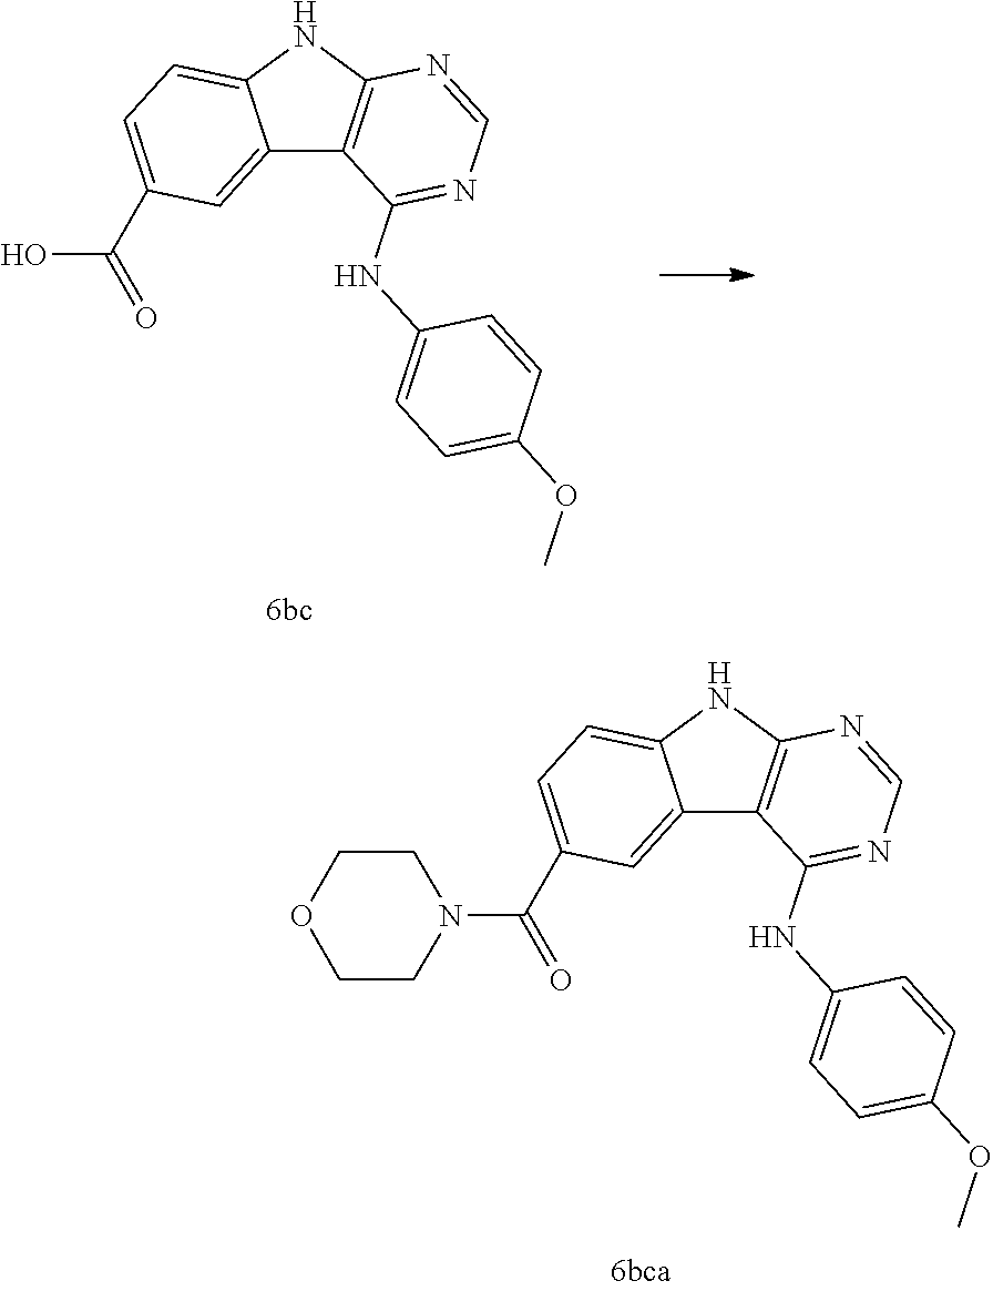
C1=NC2=C(C3=CC(C(N4CCOCC4)=O)=CC=C3N2)C(NC2=CC=C(OC)C=C2)=N1.C1=NC2=C(C3=CC(C(O)=O)=CC=C3N2)C(NC2=CC=C(OC)C=C2)=N1
